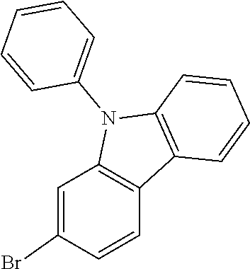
C1(N2C3=C(C=CC=C3)C3=C2C=C(Br)C=C3)=CC=CC=C1
